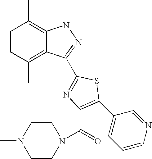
C1=CC(C)=C2C(=C1C)NN=C2C1=NC(C(N2CCN(C)CC2)=O)=C(C2=CC=CN=C2)S1
